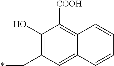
C1(O)=C(C*)C=C2C(=C1[COOH])C=CC=C2
